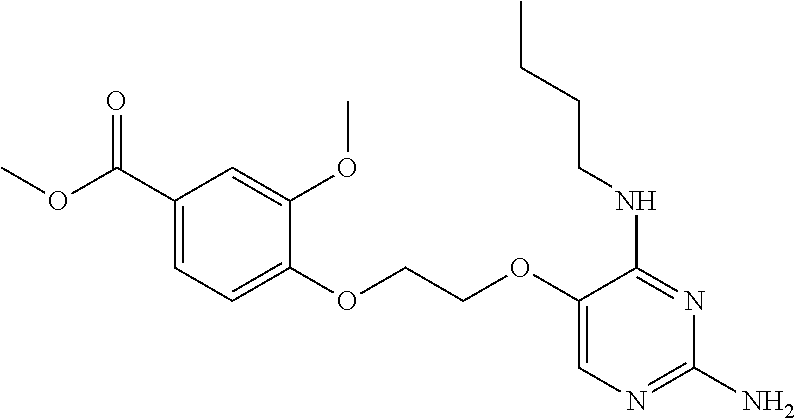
C(COC1=CN=C(N)N=C1NCCCC)OC1=CC=C(C(OC)=O)C=C1OC
